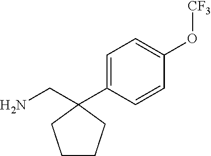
C1=C(C2(CN)CCCC2)C=CC(O[CF3])=C1
